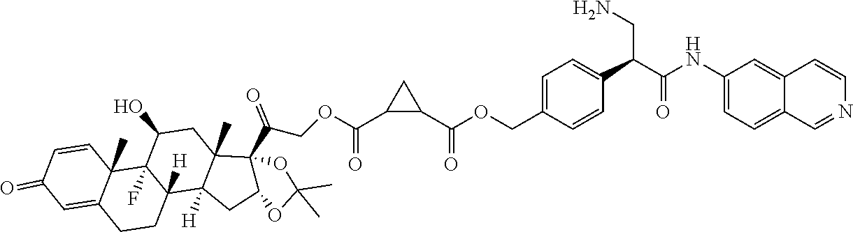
C1(C(=O)OCC(C23C4(C)C([H])(C5([H])CCC6=CC(=O)C=CC6(C)C5(F)C(O)C4)CC2OC(C)(C)O3)=O)CC1C(OCC1=CC=C(C(C(NC2=CC=C3C(=C2)C=CN=C3)=O)CN)C=C1)=O
